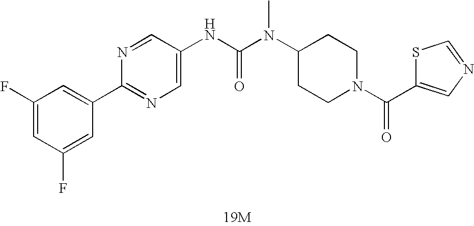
[19M].N(C(N(C1CCN(C(=O)C2=CN=CS2)CC1)C)=O)C1=CN=C(C2=CC(F)=CC(F)=C2)N=C1
